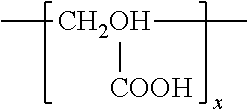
C[CH2OH](C)[COOH]
